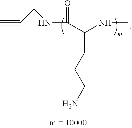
C#CCNC(=O)C(NC)CCCN
